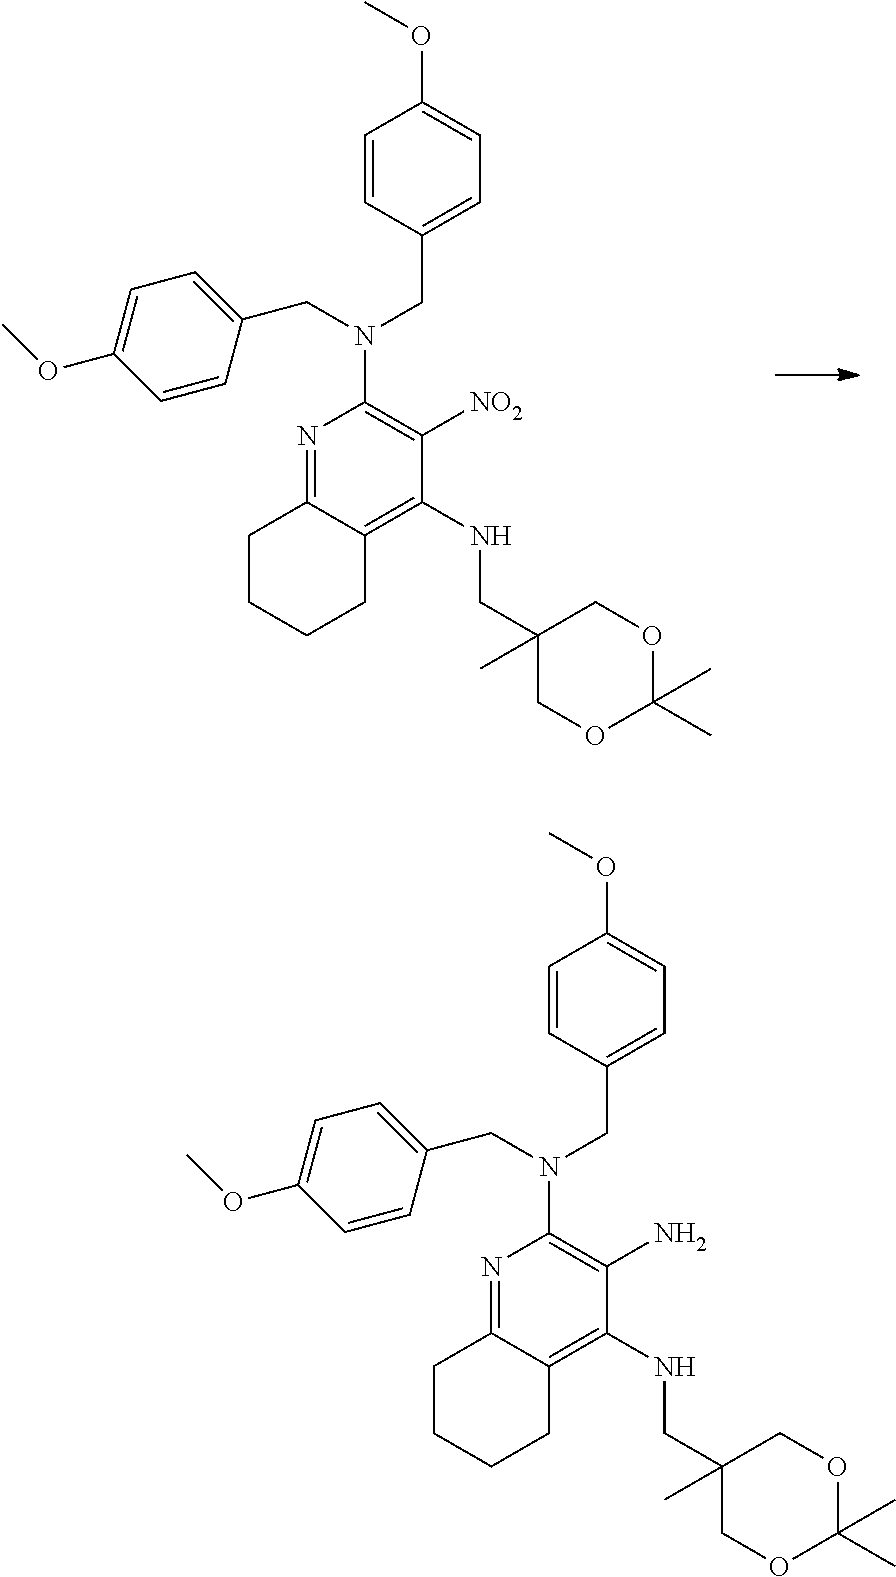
N1=C2C(=C(NCC3(C)COC(C)(C)OC3)C([NO2])=C1N(CC1=CC=C(OC)C=C1)CC1=CC=C(OC)C=C1)CCCC2.N1=C2C(=C(NCC3(C)COC(C)(C)OC3)C(N)=C1N(CC1=CC=C(OC)C=C1)CC1=CC=C(OC)C=C1)CCCC2
